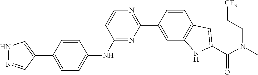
C(N(C)C(C1=CC2=C(C=C(C3=NC=CC(NC4=CC=C(C5=CNN=C5)C=C4)=N3)C=C2)N1)=O)C[CF3]
